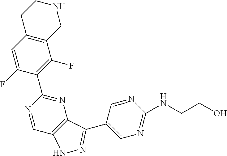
C12=C(C=C(F)C(C3=NC4=C(C=N3)NN=C4C3=CN=C(NCCO)N=C3)=C1F)CCNC2
